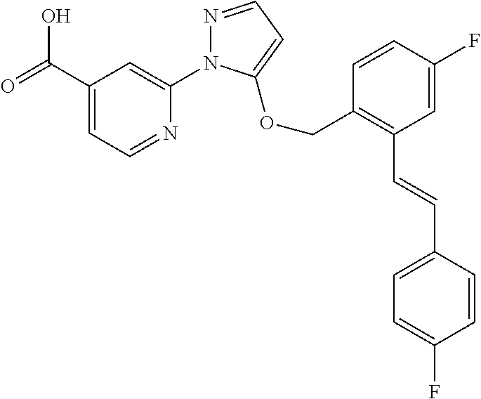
C1(C(=O)O)=CC=NC(N2N=CC=C2OCC2=C(C=CC3=CC=C(F)C=C3)C=C(F)C=C2)=C1
